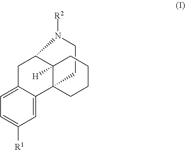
C1=C2C(=CC([R1])=C1)C13C([H])(C(C2)N([R2])CC1)CCCC3
